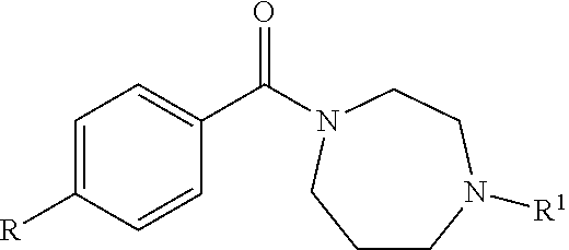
C1=C([R])C=CC(C(=O)N2CCN([R1])CCC2)=C1
